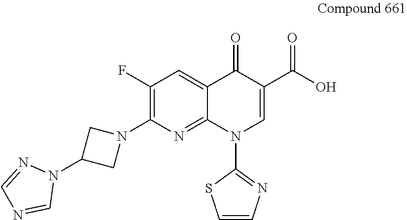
C1(F)=C(N2CC(N3N=CN=C3)C2)N=C2C(=C1)C(=O)C(C(O)=O)=CN2C1=NC=CS1
